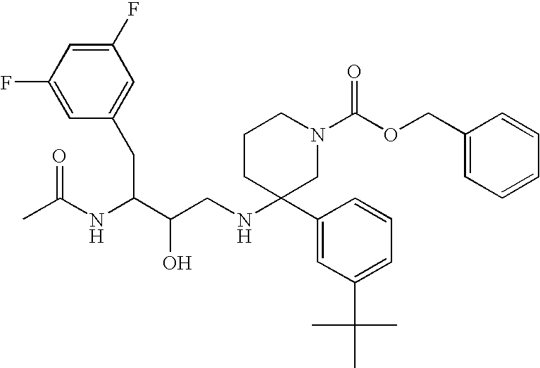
C1(F)=CC(F)=CC(CC(NC(C)=O)C(O)CNC2(C3=CC(C(C)(C)C)=CC=C3)CN(C(OCC3=CC=CC=C3)=O)CCC2)=C1
